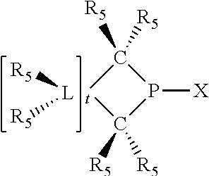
[L]([R5])[R5].[t]1C([R5])([R5])P([X])C1([R5])[R5]
